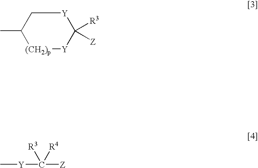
C1(C)[(CH2)p][Y]C([R3])([Z])[Y]C1.[Y](C([Z])([R3])[R4])C
